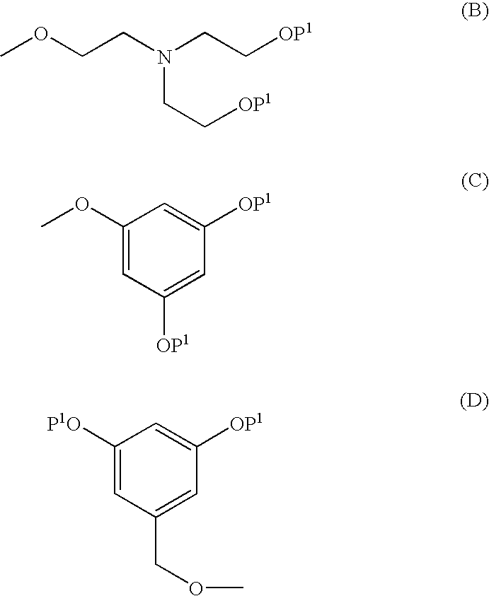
COCCN(CC[OP1])CC[OP1].C1([OP1])=CC(OC)=CC([OP1])=C1.C1([P1O])=CC(COC)=CC([OP1])=C1
